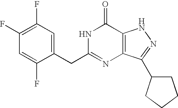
C1=C(CC2=NC3=C(C(=O)N2)NN=C3C2CCCC2)C(F)=CC(F)=C1F
